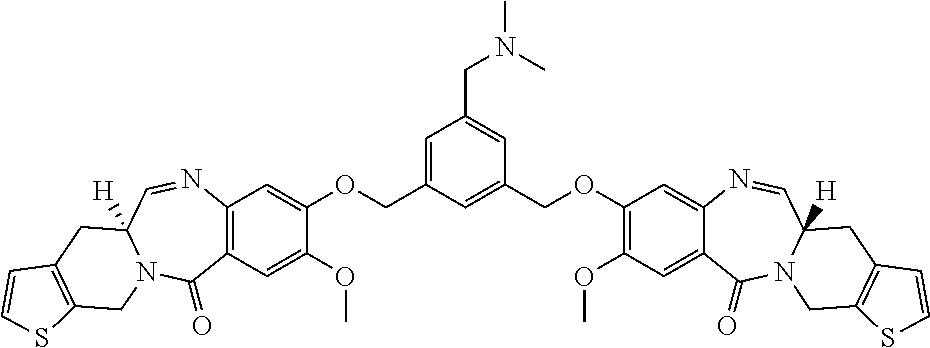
C1=C(COC2=CC3=C(C=C2OC)C(=O)N2C([H])(C=N3)CC3=C(C2)SC=C3)C=C(COC2=C(OC)C=C3C(=C2)N=CC2([H])N(C3=O)CC3=C(C2)C=CS3)C=C1CN(C)C
